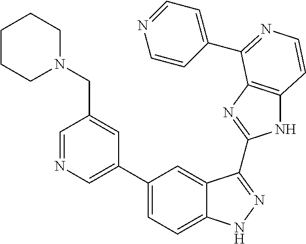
C1(C2=CN=CC(CN3CCCCC3)=C2)=CC=C2C(=C1)C(C1=NC3=C(N1)C=CN=C3C1=CC=NC=C1)=NN2
